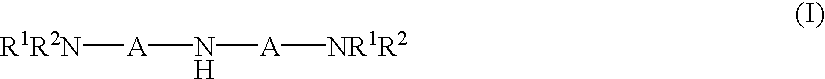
[R1R2N][A]N[A][NR1R2]
